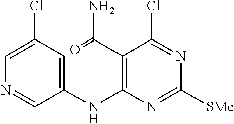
C1=C(Cl)C=C(NC2=C(C(=O)N)C(Cl)=NC([SMe])=N2)C=N1
